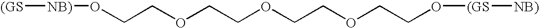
[(GS][NB)]OCCOCCOCCOCCO[(GS][NB)]
